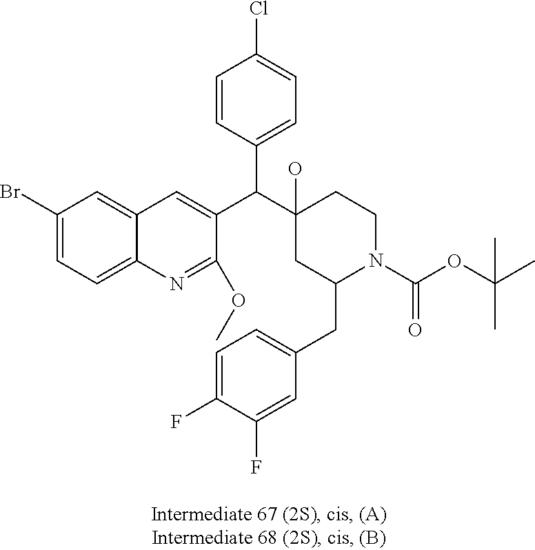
C1(Br)=CC=C2C(=C1)C=C(C(C1(O)CC(CC3=CC=C(F)C(F)=C3)N(C(OC(C)(C)C)=O)CC1)C1=CC=C(Cl)C=C1)C(OC)=N2
